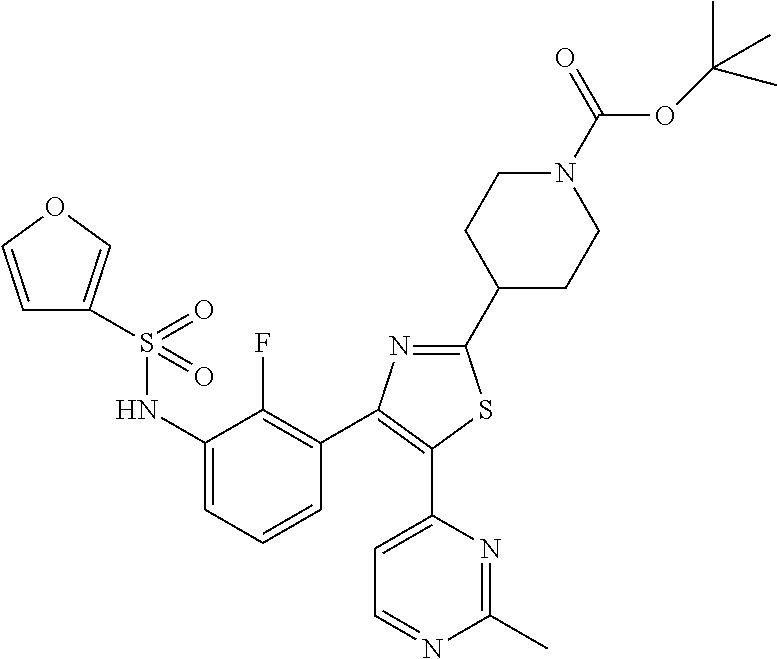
C1(NS(=O)(=O)C2=COC=C2)=CC=CC(C2=C(C3=CC=NC(C)=N3)SC(C3CCN(C(=O)OC(C)(C)C)CC3)=N2)=C1F
